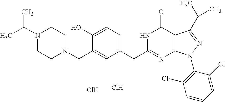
Cl.OC1=CC=C(CC2=NC3=C(C(=O)N2)C(C(C)C)=NN3C2=C(Cl)C=CC=C2Cl)C=C1CN1CCN(C(C)C)CC1.Cl
